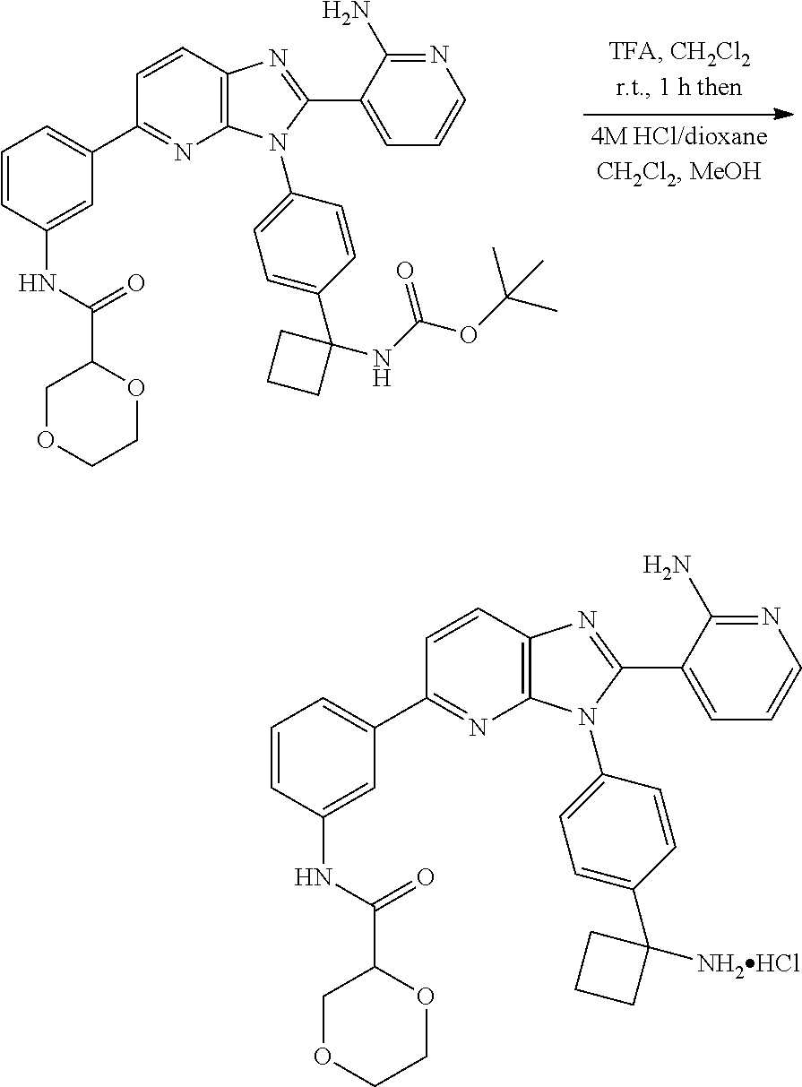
C1=CC2=C(N=C1C1=CC=CC(NC(C3COCCO3)=O)=C1)N(C1=CC=C(C3(NC(OC(C)(C)C)=O)CCC3)C=C1)C(C1=CC=CN=C1N)=N2.C1=CC2=C(N=C1C1=CC=CC(NC(C3COCCO3)=O)=C1)N(C1=CC=C(C3([NH2HCl])CCC3)C=C1)C(C1=CC=CN=C1N)=N2
